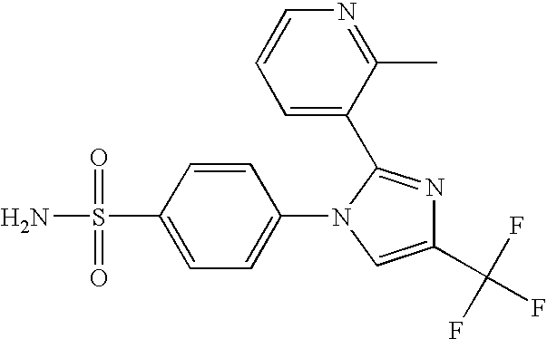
C1(C(F)(F)F)=CN(C2=CC=C(S(N)(=O)=O)C=C2)C(C2=CC=CN=C2C)=N1
